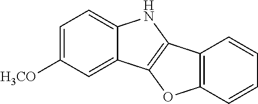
C1=C([H3CO])C=C2C(=C1)NC1=C2OC2=C1C=CC=C2
